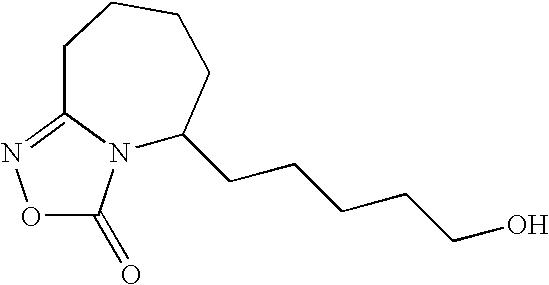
O1C(=O)N2C(=N1)CCCCC2CCCCCO
